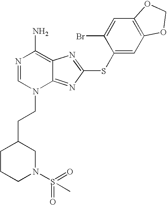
N1=CN(CCC2CCCN(S(=O)(=O)C)C2)C2=NC(SC3=CC4=C(C=C3Br)OCO4)=NC2=C1N
